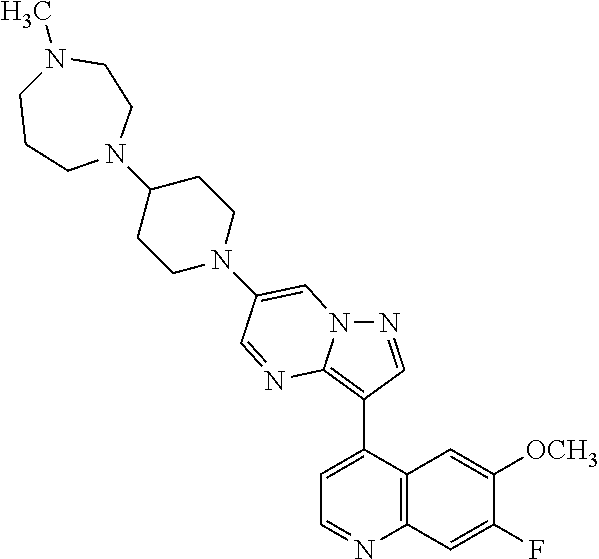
N1=CC(C2=CC=NC3=C2C=C([OCH3])C(F)=C3)=C2N1C=C(N1CCC(N3CCN(C)CCC3)CC1)C=N2
